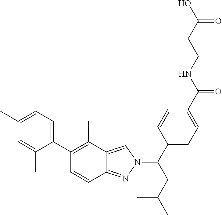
C1(C2=C(C)C3=CN(C(C4=CC=C(C(NCCC(O)=O)=O)C=C4)CC(C)C)N=C3C=C2)=CC=C(C)C=C1C
